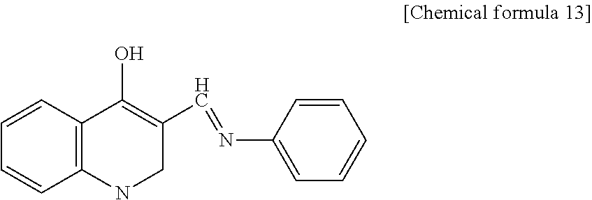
C12=C(C=CC=C1)C(O)=C(C=NC1=CC=CC=C1)CN2
